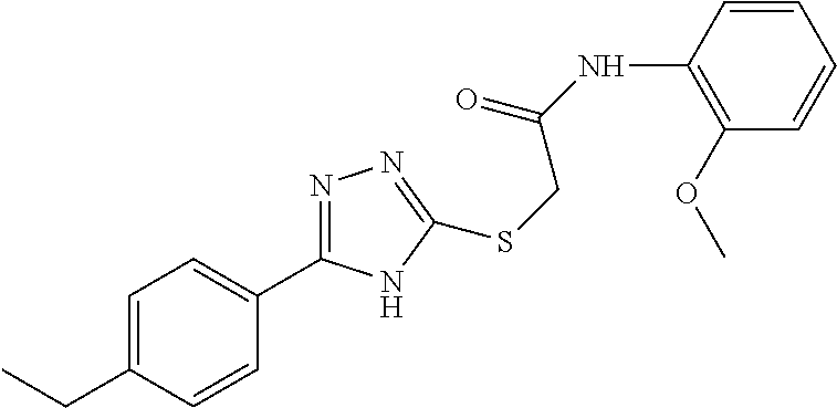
C1=C(CC)C=CC(C2=NN=C(SCC(=O)NC3=C(OC)C=CC=C3)N2)=C1
